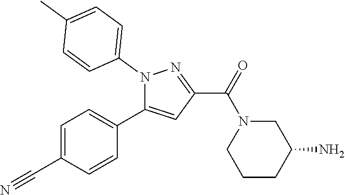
C1=C(C#N)C=CC(C2=CC(C(N3CC(N)CCC3)=O)=NN2C2=CC=C(C)C=C2)=C1
